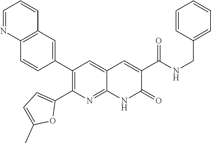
C12=C(C=C(C3=C(C4=CC=C(C)O4)N=C4C(=C3)C=C(C(NCC3=CC=CC=C3)=O)C(=O)N4)C=C1)C=CC=N2
